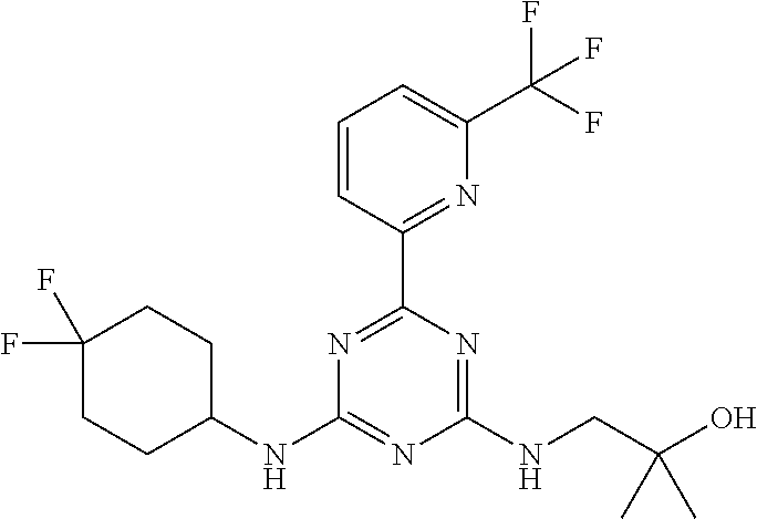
N1=C(C2=NC(C(F)(F)F)=CC=C2)N=C(NCC(O)(C)C)N=C1NC1CCC(F)(F)CC1
